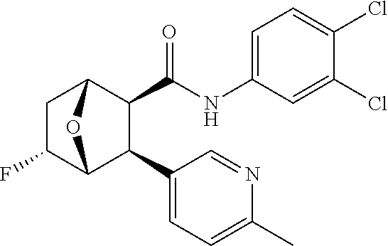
C1(Cl)=CC(NC(C2C(C3=CC=C(C)N=C3)C3OC2CC3F)=O)=CC=C1Cl
